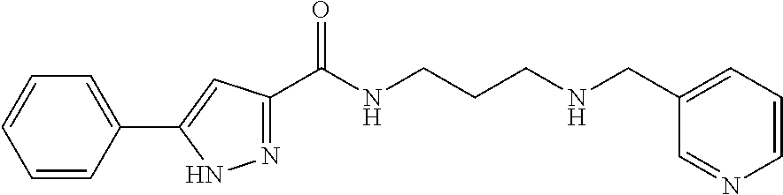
C1=CC(C2=CC(C(NCCCNCC3=CC=CN=C3)=O)=NN2)=CC=C1
